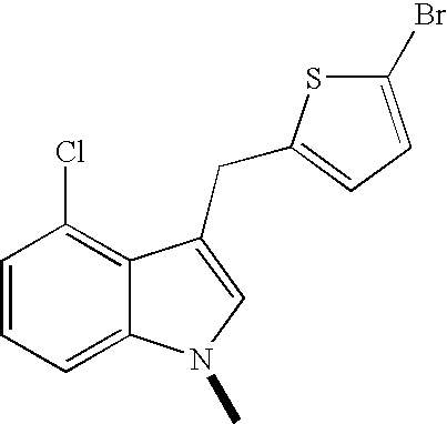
C1=CC=C2C(=C1Cl)C(CC1=CC=C(Br)S1)=CN2C
